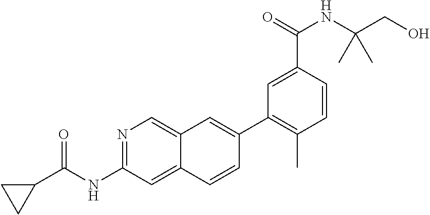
N1=C(NC(C2CC2)=O)C=C2C(=C1)C=C(C1=C(C)C=CC(C(=O)NC(CO)(C)C)=C1)C=C2
